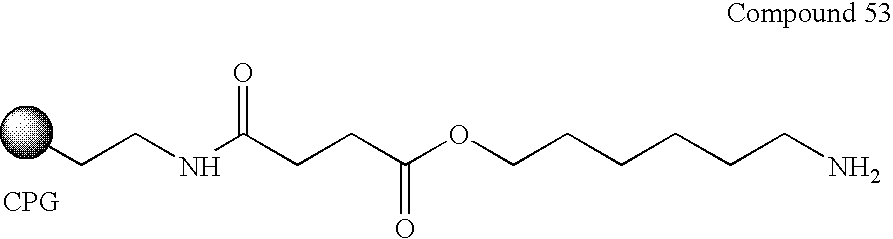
O=C(CCC(OCCCCCCN)=O)NCCC
